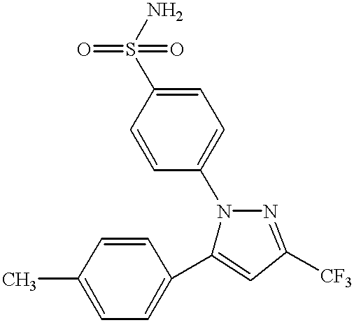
C1=C(S(=O)(=O)N)C=CC(N2C(C3=CC=C(C)C=C3)=CC([CF3])=N2)=C1
